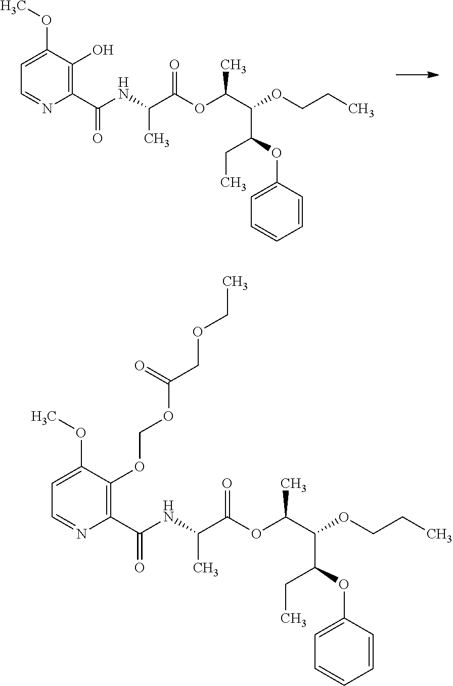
N(C(C(OC(C(OCCC)C(OC1=CC=CC=C1)CC)C)=O)C)C(C1=C(O)C(OC)=CC=N1)=O.N(C(C(OC(C(OCCC)C(OC1=CC=CC=C1)CC)C)=O)C)C(C1=C(OCOC(COCC)=O)C(OC)=CC=N1)=O
